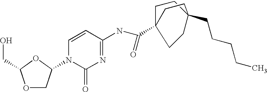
O1CC(N2C(=O)N=C(NC(=O)C34CCC(CCCCC)(CC3)CC4)C=C2)OC1CO
